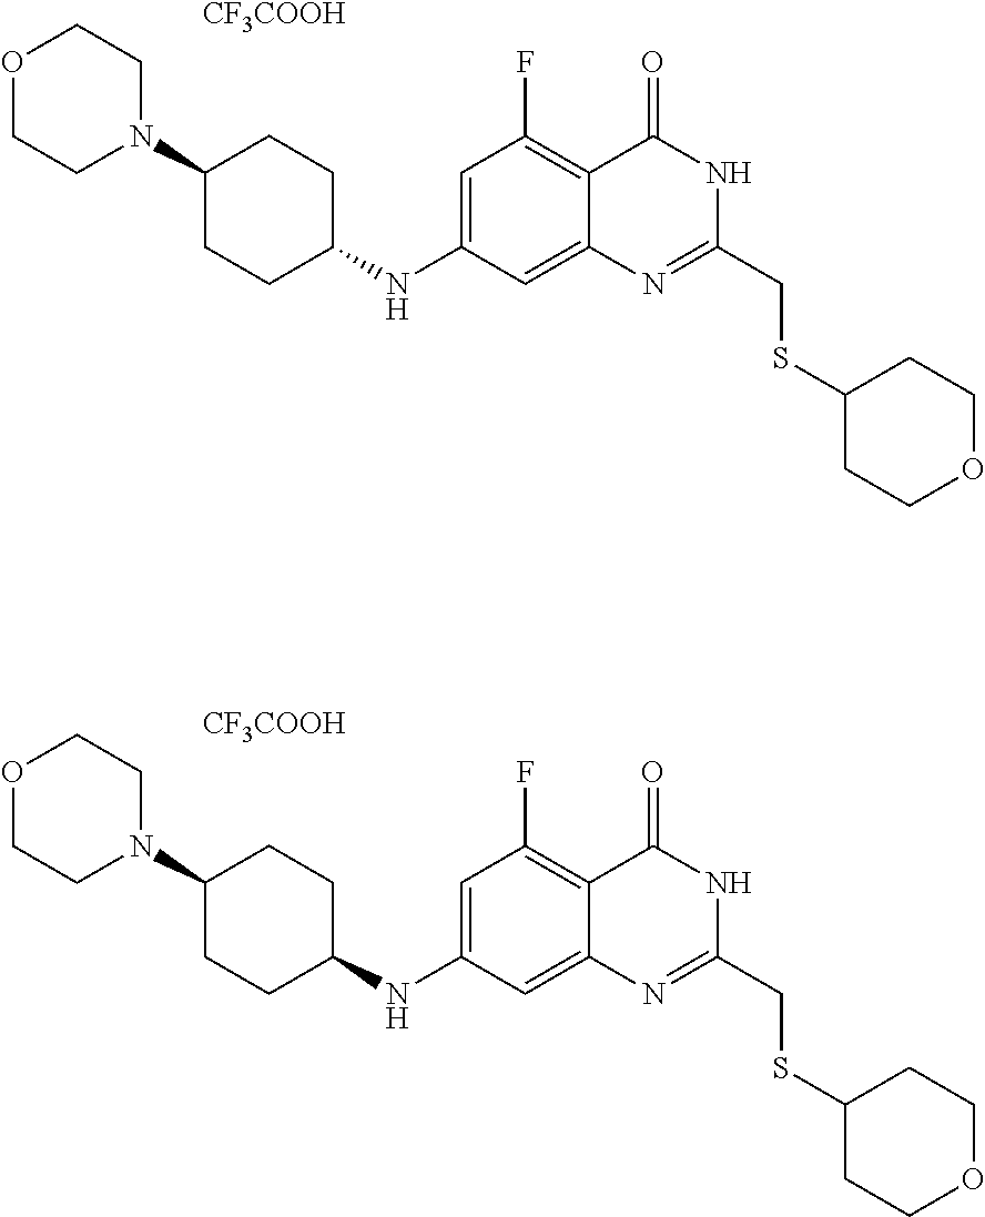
C1(NC2CCC(N3CCOCC3)CC2)=CC(F)=C2C(=C1)N=C(CSC1CCOCC1)NC2=O.[CF3COOH].C1(NC2CCC(N3CCOCC3)CC2)=CC(F)=C2C(=C1)N=C(CSC1CCOCC1)NC2=O.[CF3COOH]
